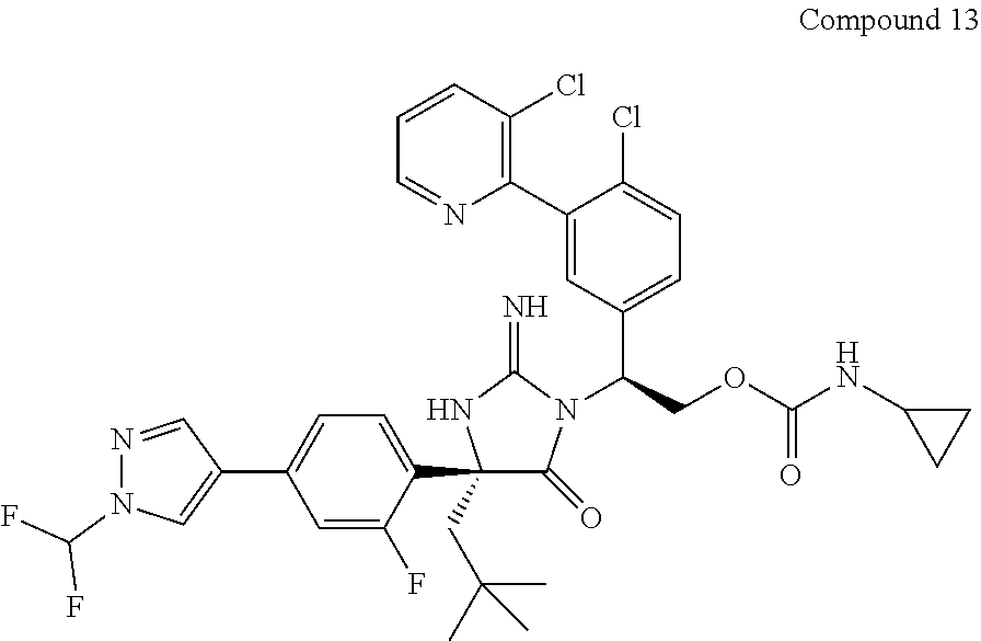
C1(C2=CC=C(C3=CN(C(F)F)N=C3)C=C2F)(CC(C)(C)C)C(=O)N(C(COC(NC2CC2)=O)C2=CC=C(Cl)C(C3=C(Cl)C=CC=N3)=C2)C(=N)N1
